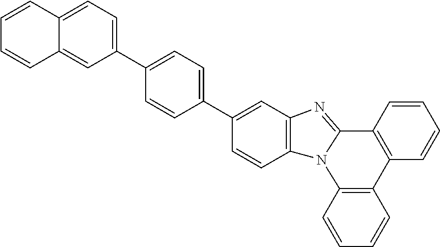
C1=CC2=C(C=C1)N1C(=NC3=C1C=CC(C1=CC=C(C4=CC=C5C(=C4)C=CC=C5)C=C1)=C3)C1=C2C=CC=C1
